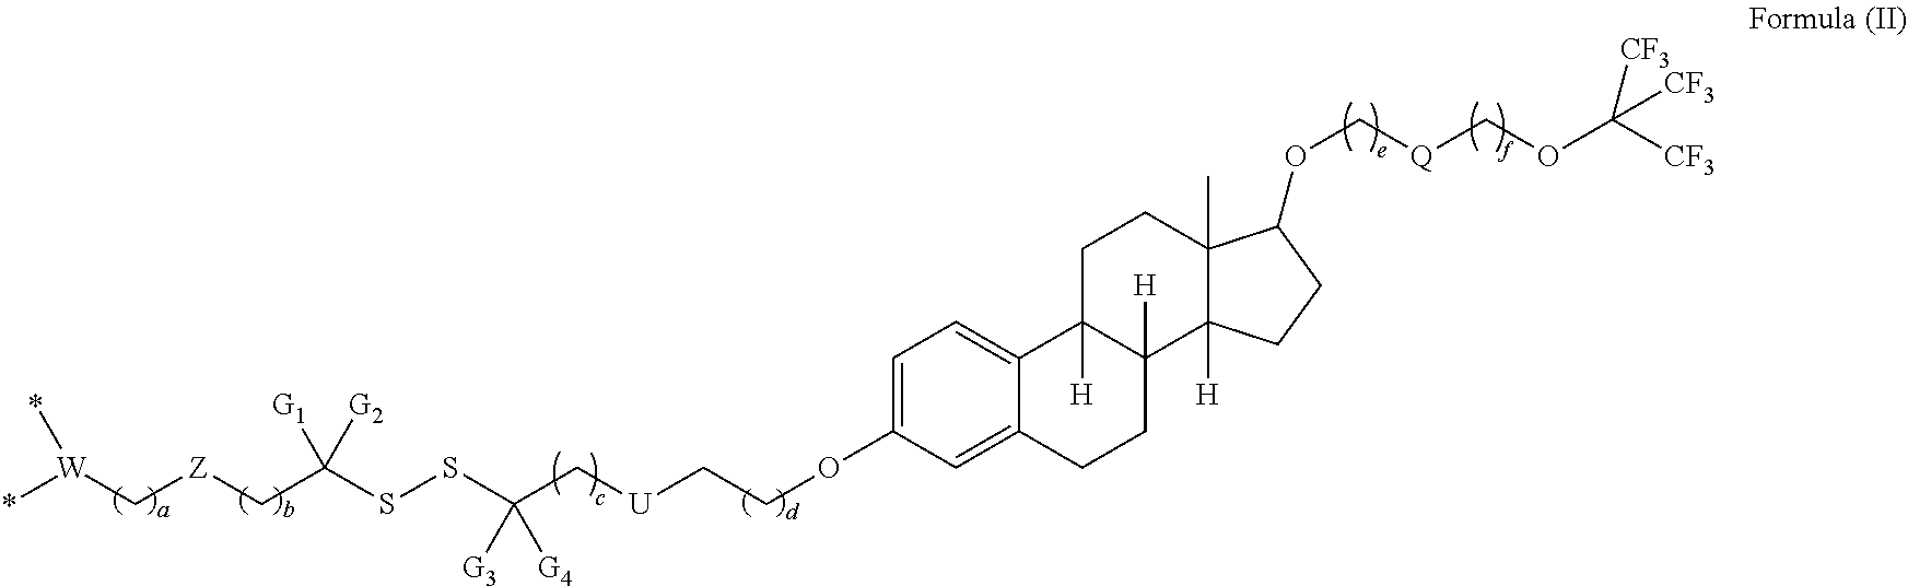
[W](C[Z]CC(SSC(C[U]CCOC1=CC=C2C(=C1)CCC1([H])C2([H])CCC2(C)C1([H])CCC2OC[Q]COC([CF3])([CF3])[CF3])([G3])[G4])([G1])[G2])(*)*
